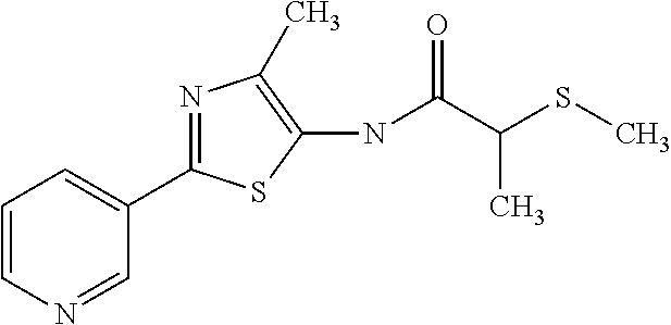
C1(NC(=O)C(SC)C)=C(C)N=C(C2=CC=CN=C2)S1
